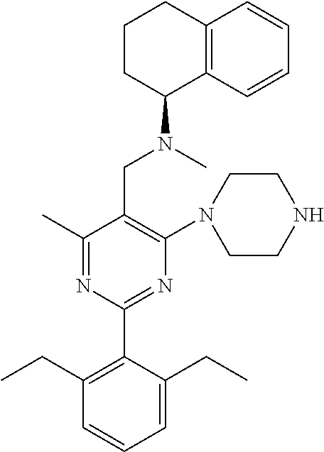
C1(C)=NC(C2=C(CC)C=CC=C2CC)=NC(N2CCNCC2)=C1CN(C)C1C2=C(CCC1)C=CC=C2
